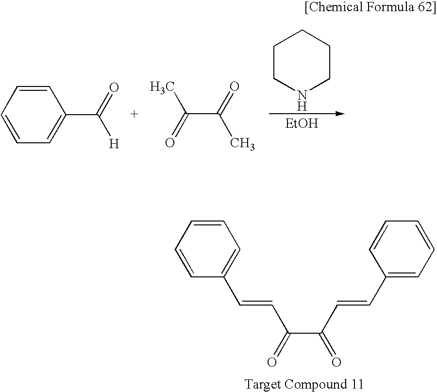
C1=CC=CC(C(=O)[H])=C1.C(C(=O)C)(=O)C.C1CNCCC1.[EtOH].C1=CC=CC=C1C=CC(C(C=CC1=CC=CC=C1)=O)=O
